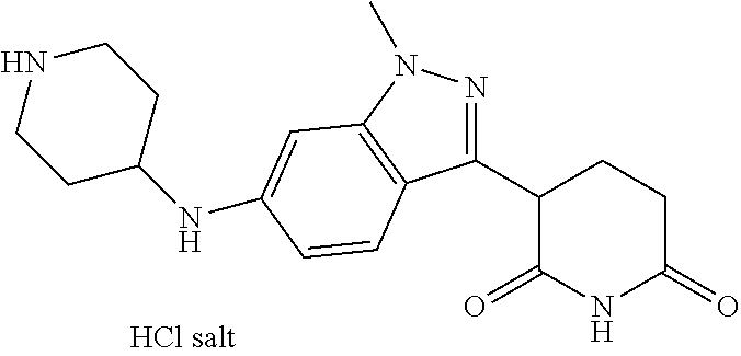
C1CC(C2=NN(C)C3=C2C=CC(NC2CCNCC2)=C3)C(=O)NC1=O
